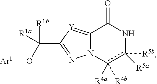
C12=[Y]C(C(O[Ar1])([R1b])[R1a])=NN1c([R4b])([R4a])c([R5b])([R5a])NC2=O
